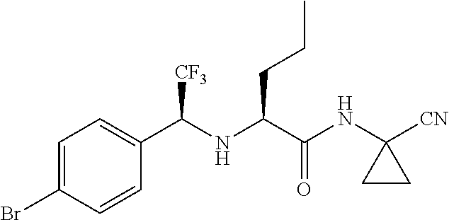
C1=C(Br)C=CC(C(NC(C(NC2([CN])CC2)=O)CCC)[CF3])=C1
